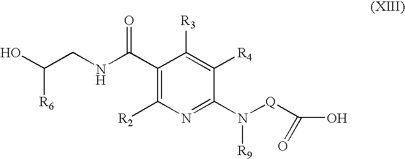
C1(C(NCC(O)[R6])=O)=C([R2])N=C(N([Q]C(=O)O)[R9])C([R4])=C1[R3]
